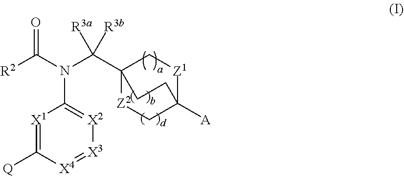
[X1]1=C([Q])[X4]=[X3][X2]=C1N(C([R2])=O)C(C12[Z2]CC([A])([Z1]C1)CC2)([R3a])[R3b]
